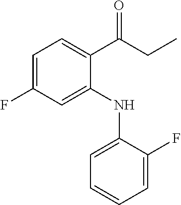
C1=C(F)C=C(NC2=CC=CC=C2F)C(C(CC)=O)=C1
